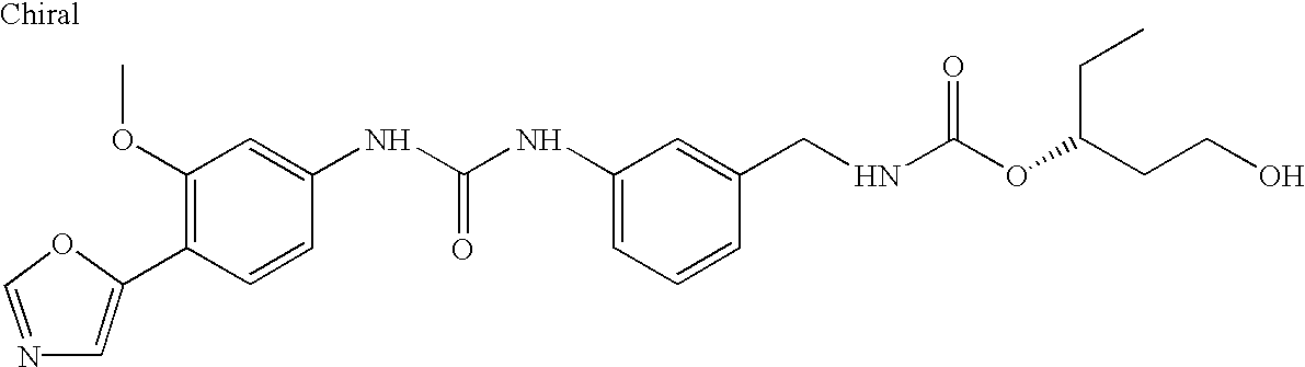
C1=C(C2=C(OC)C=C(NC(NC3=CC=CC(CNC(OC(CCO)CC)=O)=C3)=O)C=C2)OC=N1
